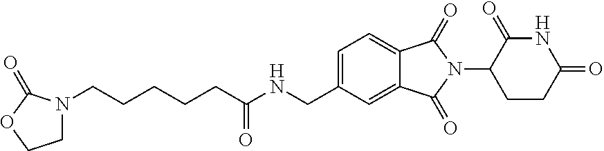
N(CC1=CC=C2C(=C1)C(=O)N(C1CCC(=O)NC1=O)C2=O)C(=O)CCCCCN1CCOC1=O
